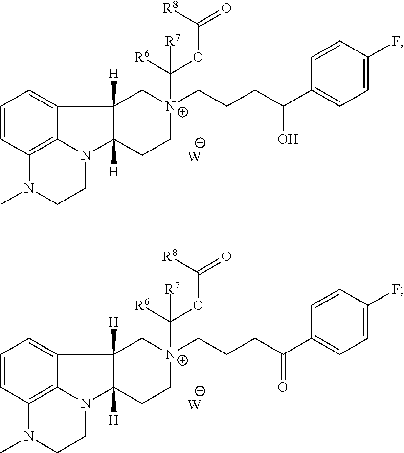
C1=CC2=C3C(=C1)C1([H])C([H])(N3CCN2C)CC[N+](CCCC(C2=CC=C(F)C=C2)O)(C([R6])(OC(=O)[R8])[R7])C1.[W].C1=CC2=C3C(=C1)C1([H])C([H])(N3CCN2C)CC[N+](CCCC(C2=CC=C(F)C=C2)=O)(C([R6])(OC(=O)[R8])[R7])C1.[W]
